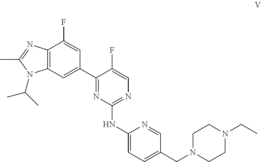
C12=C(N=C(C)N1C(C)C)C(F)=CC(C1=NC(NC3=CC=C(CN4CCN(CC)CC4)C=N3)=NC=C1F)=C2
